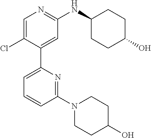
C1=C(Cl)C(C2=CC=CC(N3CCC(O)CC3)=N2)=CC(NC2CCC(O)CC2)=N1
